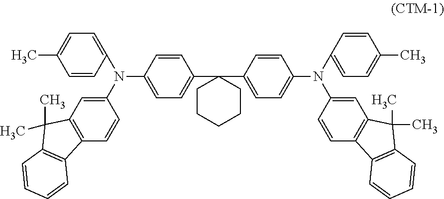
C1(N(C2=CC3=C(C=C2)C2=C(C=CC=C2)C3(C)C)C2=CC=C(C)C=C2)=CC=C(C2(C3=CC=C(N(C4=CC5=C(C=C4)C4=C(C=CC=C4)C5(C)C)C4=CC=C(C)C=C4)C=C3)CCCCC2)C=C1
